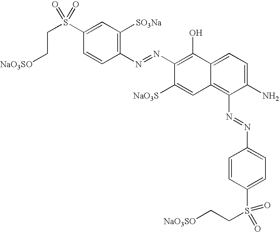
C1(S(CC[NaO3SO])(=O)=O)=CC([SO3Na])=C(N=NC2=C(O)C3=CC=C(N)C(N=NC4=CC=C(S(CC[NaO3SO])(=O)=O)C=C4)=C3C=C2[NaO3S])C=C1
